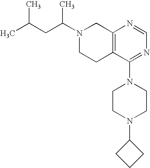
C(C(N1CCC2=C(C1)N=CN=C2N1CCN(C2CCC2)CC1)C)C(C)C
